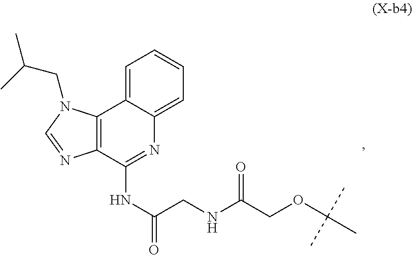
C(NC(=O)COC(C)(C)C)C(NC1=NC2=CC=CC=C2C2=C1N=CN2CC(C)C)=O
